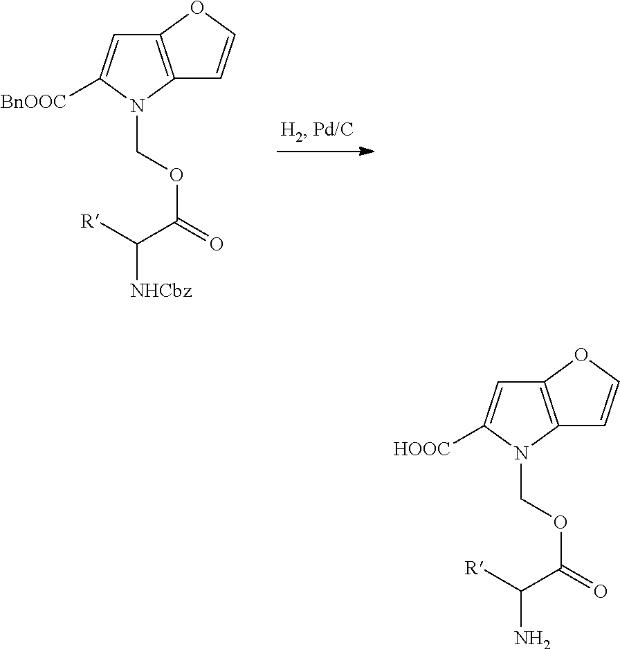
C12=C(N(COC(=O)C([R])[NHCbz])C([BnOOC])=C1)C=CO2.C12=C(N(COC(=O)C([R])N)C([HOOC])=C1)C=CO2
